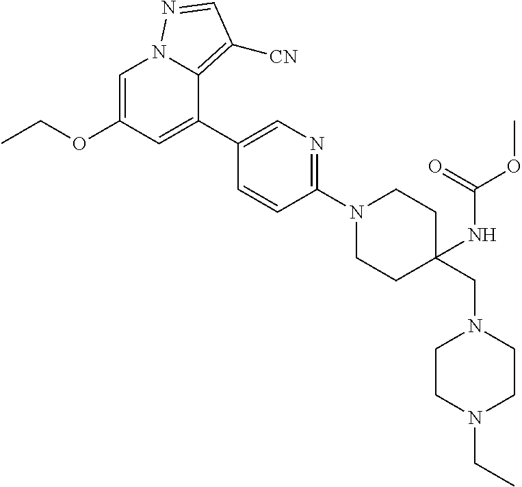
C1=C(OCC)C=C(C2=CN=C(N3CCC(CN4CCN(CC)CC4)(NC(OC)=O)CC3)C=C2)C2=C([CN])C=NN12
